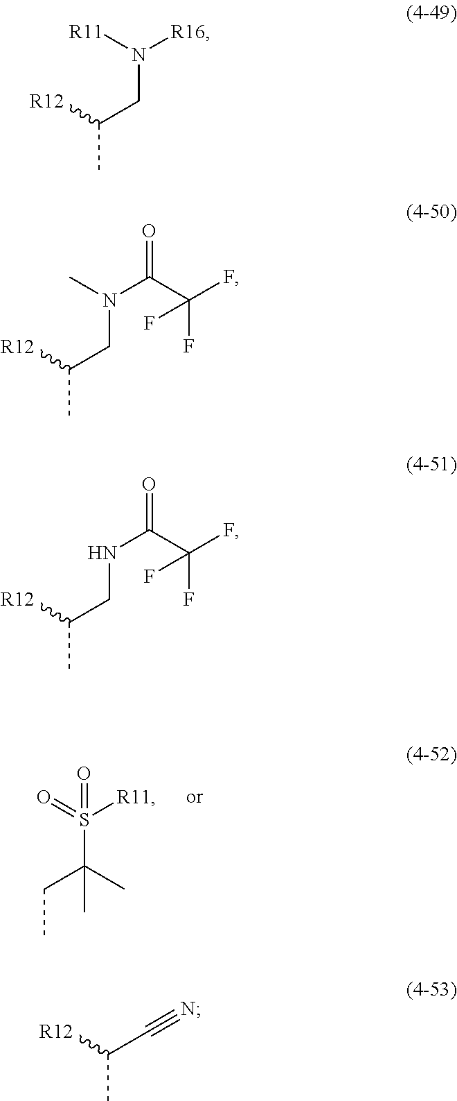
CCC(S(=O)([R11])=O)(C)C.CC(CN([R16])[R11])[R12].CC(CN(C(C(F)(F)F)=O)C)[R12].CC(CNC(C(F)(F)F)=O)[R12].CC(C#N)[R12]
